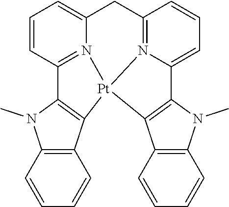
C1=CC2=C(C=C1)C1=C(N2C)C2=N3C(=CC=C2)CC2=N4C(=CC=C2)C2=C(C5=C(N2C)C=CC=C5)[Pt]134
